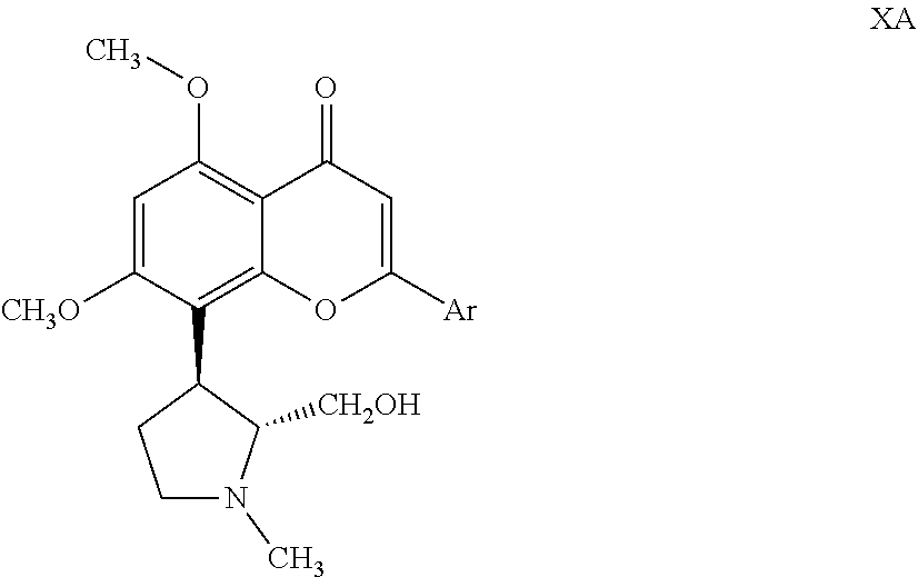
O(C1=C2C(=O)C=C([Ar])OC2=C(C2C([CH2OH])N(C)CC2)C([CH3O])=C1)C
